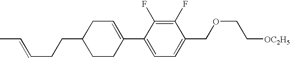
C1(F)=C(F)C(C2=CCC(CCC=CC)CC2)=CC=C1COCC[OC2H5]
